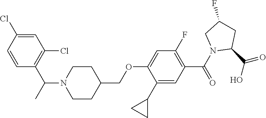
C1(C2CC2)=CC(C(N2C(C(O)=O)CC(F)C2)=O)=C(F)C=C1OCC1CCN(C(C2=C(Cl)C=C(Cl)C=C2)C)CC1
